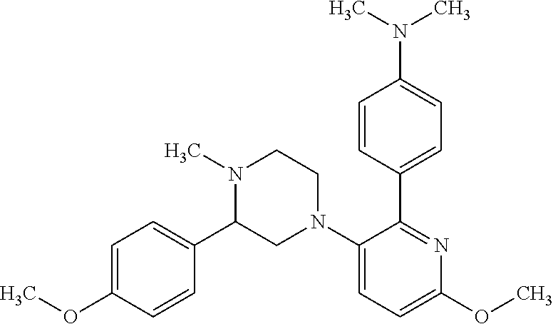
CN1C(C2=CC=C(OC)C=C2)CN(C2=CC=C(OC)N=C2C2=CC=C(N(C)C)C=C2)CC1
